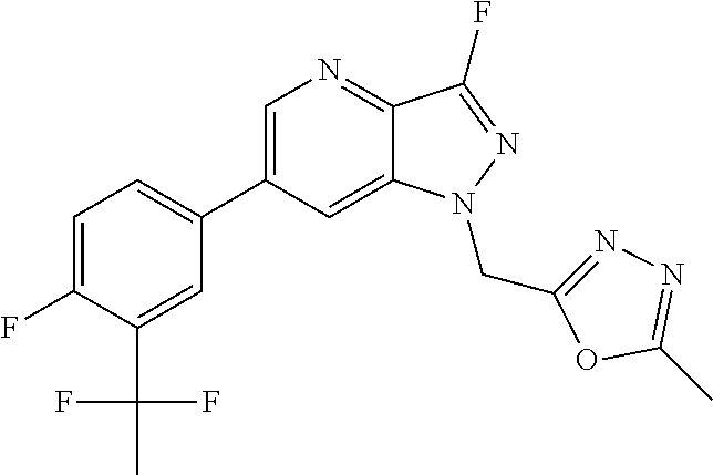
C1(C2=CC=C(F)C(C(F)(F)C)=C2)=CN=C2C(=C1)N(CC1=NN=C(C)O1)N=C2F
